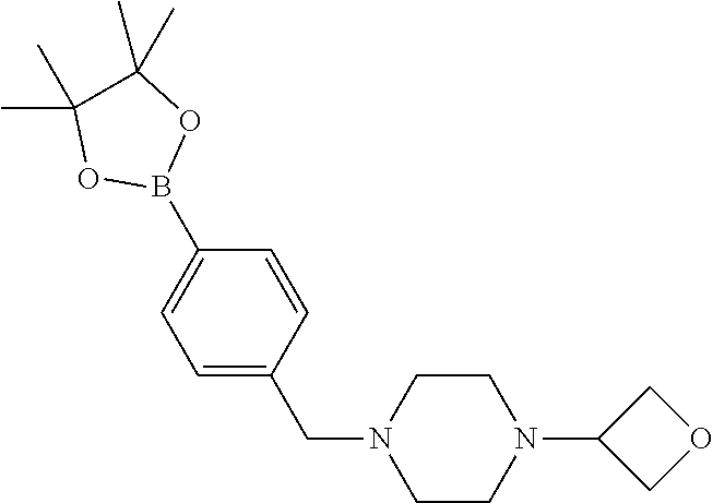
C1=C(CN2CCN(C3COC3)CC2)C=CC(B2OC(C)(C)C(C)(C)O2)=C1
